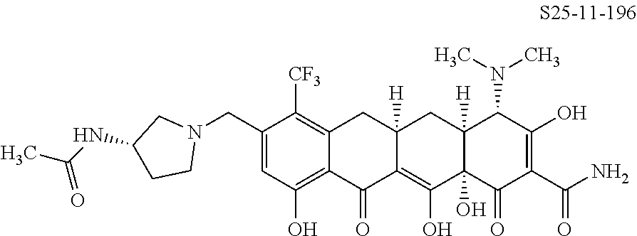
C1(CN2CC(NC(=O)C)CC2)=CC(O)=C2C(=C1[CF3])CC1([H])C(=C(O)C3(O)C([H])(C1)C(N(C)C)C(O)=C(C(N)=O)C3=O)C2=O
